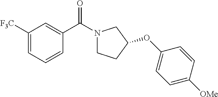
C1([F3C])=CC=CC(C(N2CCC(OC3=CC=C([OMe])C=C3)C2)=O)=C1
